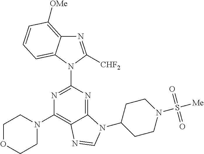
C1OCCN(C2=C3C(=NC(N4C5=CC=CC([OMe])=C5N=C4[CHF2])=N2)N(C2CCN(S([Me])(=O)=O)CC2)C=N3)C1
